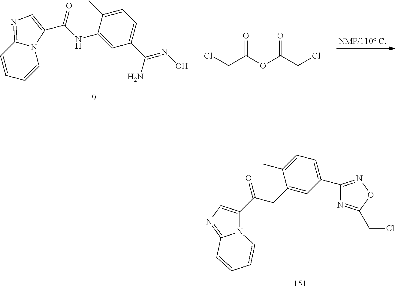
C1=C(C)C(CC(C2=CN=C3N2C=CC=C3)=O)=CC(C2=NOC(CCl)=N2)=C1.C12=NC=C(C(NC3=CC(C(N)=NO)=CC=C3C)=O)N1C=CC=C2.ClCC(OC(CCl)=O)=O
